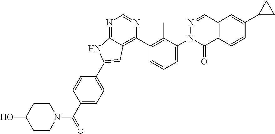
N1=C2C(=C(C3=C(C)C(N4C(=O)C5=C(C=N4)C=C(C4CC4)C=C5)=CC=C3)N=C1)C=C(C1=CC=C(C(N3CCC(O)CC3)=O)C=C1)N2
